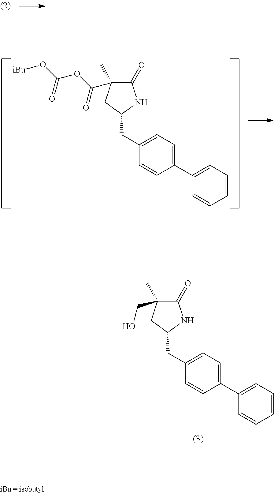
C1(=O)C(C)(C(OC(O[iBu])=O)=O)CC(CC2=CC=C(C3=CC=CC=C3)C=C2)N1.C1(=O)C(C)(CO)CC(CC2=CC=C(C3=CC=CC=C3)C=C2)N1
